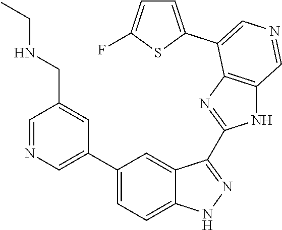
C1(C2=CN=CC(CNCC)=C2)=CC=C2C(=C1)C(C1=NC3=C(N1)C=NC=C3C1=CC=C(F)S1)=NN2
